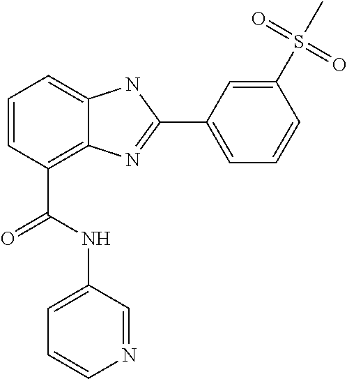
C1=CC(C(NC2=CC=CN=C2)=O)=C2C(=C1)NC(C1=CC=CC(S(=O)(=O)C)=C1)=N2
